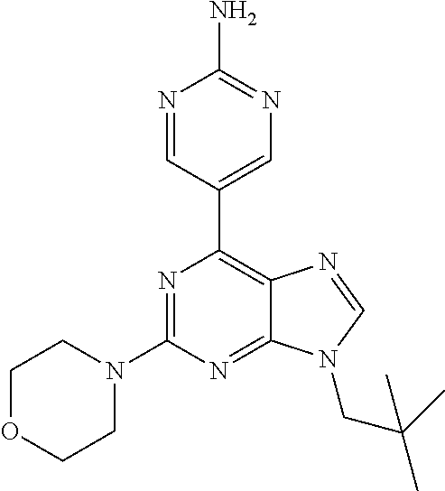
N1=CC(C2=C3C(=NC(N4CCOCC4)=N2)N(CC(C)(C)C)C=N3)=CN=C1N
